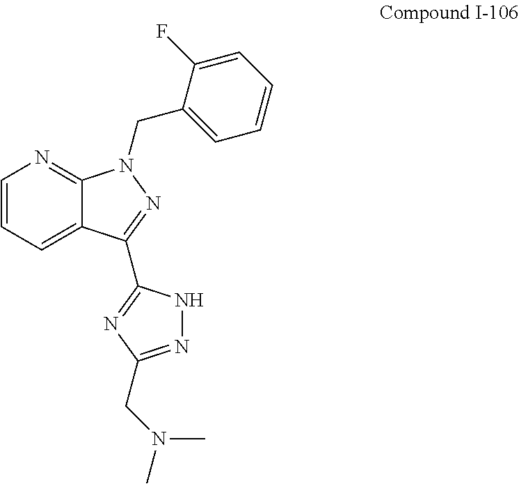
C1=CC=C2C(=N1)N(CC1=CC=CC=C1F)N=C2C1=NC(CN(C)C)=NN1
